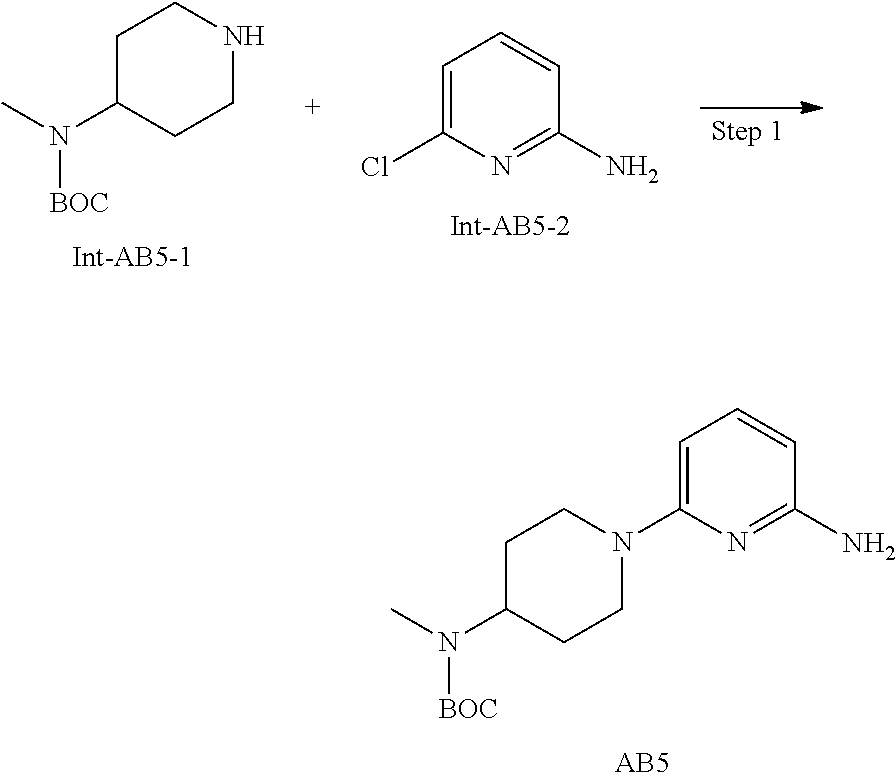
C1(N(C)[BOC])CCN(C2=CC=CC(N)=N2)CC1.C1(N(C)[BOC])CCNCC1.C1(Cl)=CC=CC(N)=N1
